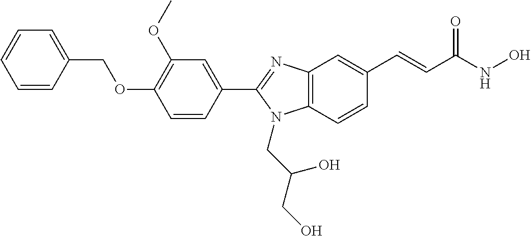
C1(C2=NC3=C(N2CC(CO)O)C=CC(C=CC(NO)=O)=C3)=CC(OC)=C(OCC2=CC=CC=C2)C=C1
